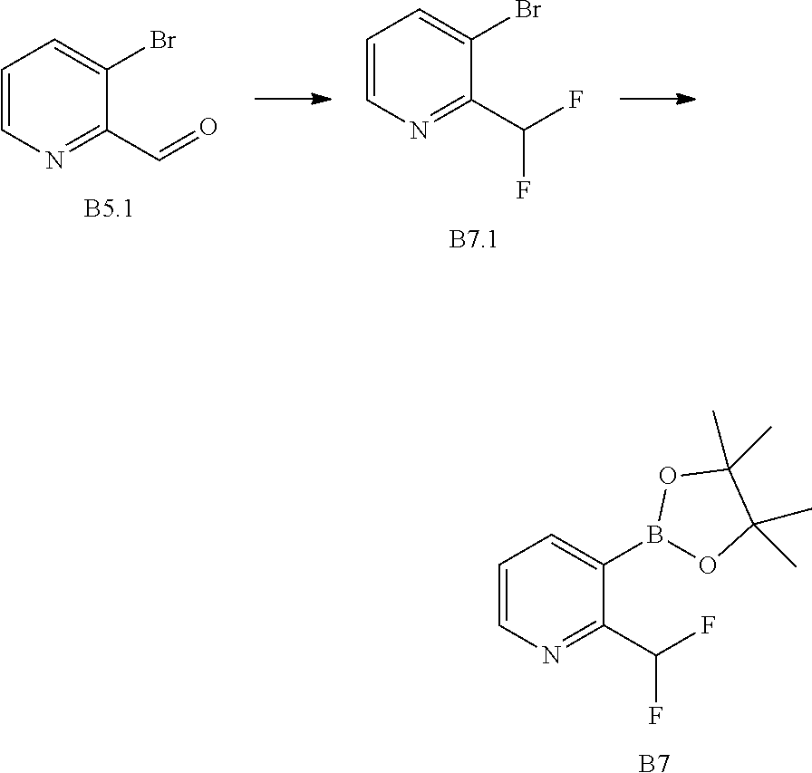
C1=CN=C(C=O)C(Br)=C1.C1=CN=C(C(F)F)C(Br)=C1.O1C(C)(C)C(C)(C)OB1C1=CC=CN=C1C(F)F.[B7]
